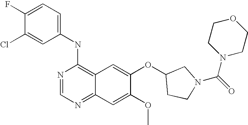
C1=C(Cl)C(F)=CC=C1NC1=C2C(=NC=N1)C=C(OC)C(OC1CCN(C(N3CCOCC3)=O)C1)=C2
